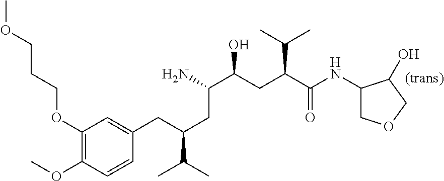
COCCCOC1=C(OC)C=CC(CC(CC(C(CC(C(NC2COCC2O)=O)C(C)C)O)N)C(C)C)=C1
